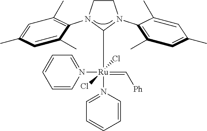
C1([Ru](N2=CC=CC=C2)(=C[Ph])(Cl)(Cl)N2=CC=CC=C2)N(C2=C(C)C=C(C)C=C2C)CCN1C1=C(C)C=C(C)C=C1C
